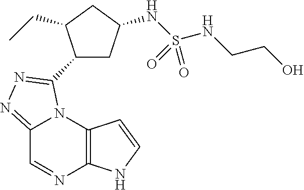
C12=C(N3C(=NN=C3C3CC(NS(NCCO)(=O)=O)CC3CC)C=N1)C=CN2
